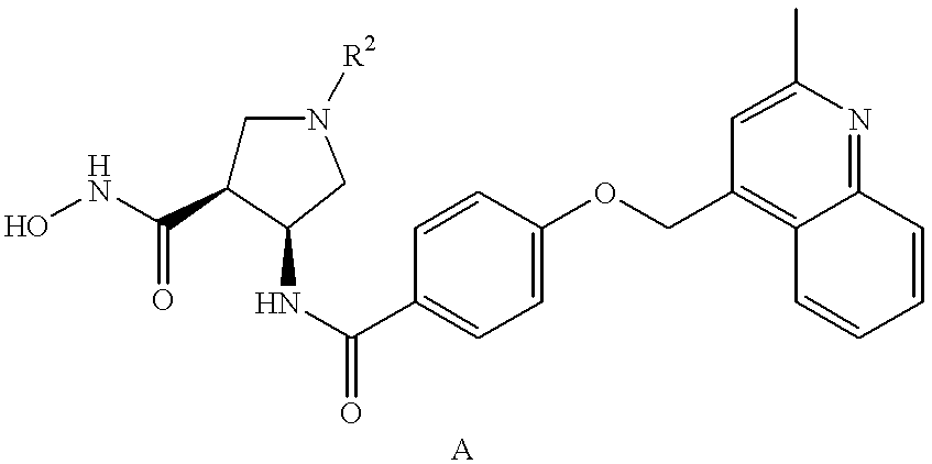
C1C(C(NO)=O)C(NC(=O)C2=CC=C(OCC3=C4C(=NC(C)=C3)C=CC=C4)C=C2)CN1[R2]
